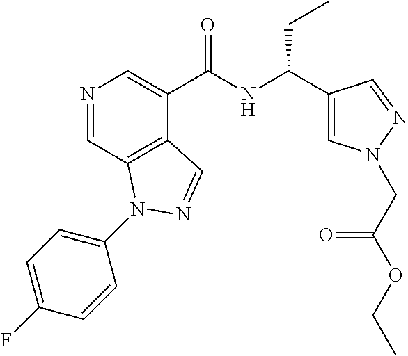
N1=CC2=C(C(C(NC(C3=CN(CC(OCC)=O)N=C3)CC)=O)=C1)C=NN2C1=CC=C(F)C=C1
